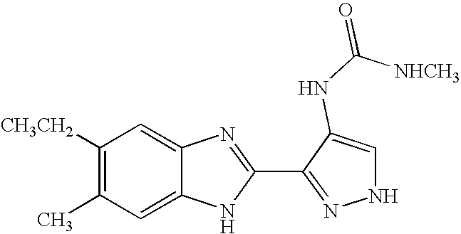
C1=C2C(=CC([CH3CH2])=C1C)N=C(C1=NNC=C1NC([NHCH3])=O)N2
